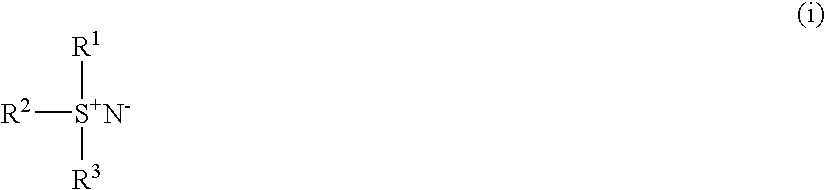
[R2][S+N-]([R1])[R3]
